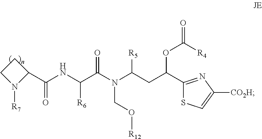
C1CN([R7])C1C(NC(C(N(C(CC(C1=NC([CO2H])=CS1)OC([R4])=O)[R5])CO[R12])=O)[R6])=O
